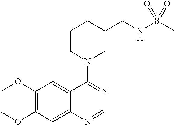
C1(OC)=C(OC)C=C2C(=C1)C(N1CC(CNS(C)(=O)=O)CCC1)=NC=N2
